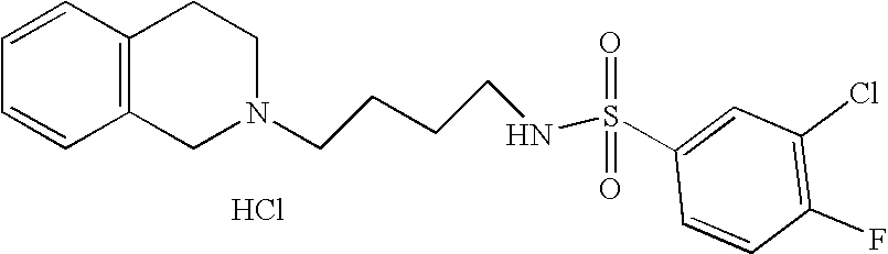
C1=CC=CC2=C1CCN(CCCCNS(=O)(=O)C1=CC(Cl)=C(F)C=C1)C2.Cl
